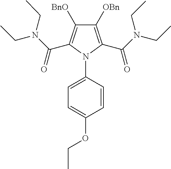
C1([OBn])=C(C(N(CC)CC)=O)N(C2=CC=C(OCC)C=C2)C(C(N(CC)CC)=O)=C1[BnO]
